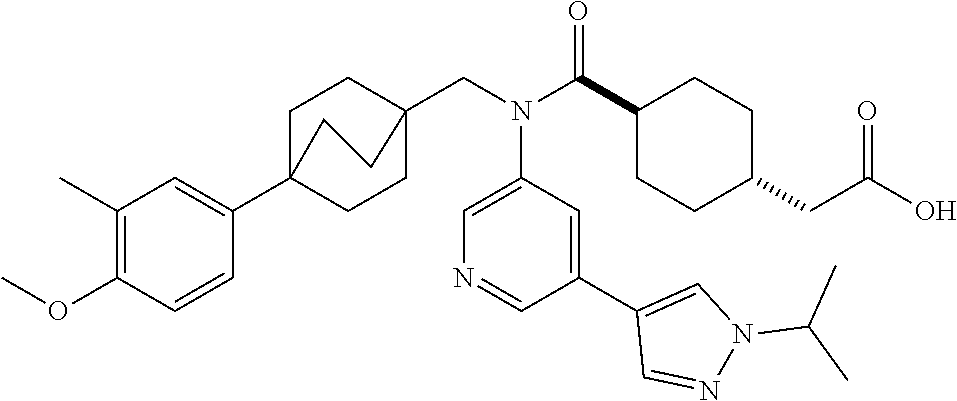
C1(C(N(CC23CCC(C4=CC(C)=C(OC)C=C4)(CC2)CC3)C2=CN=CC(C3=CN(C(C)C)N=C3)=C2)=O)CCC(CC(O)=O)CC1
